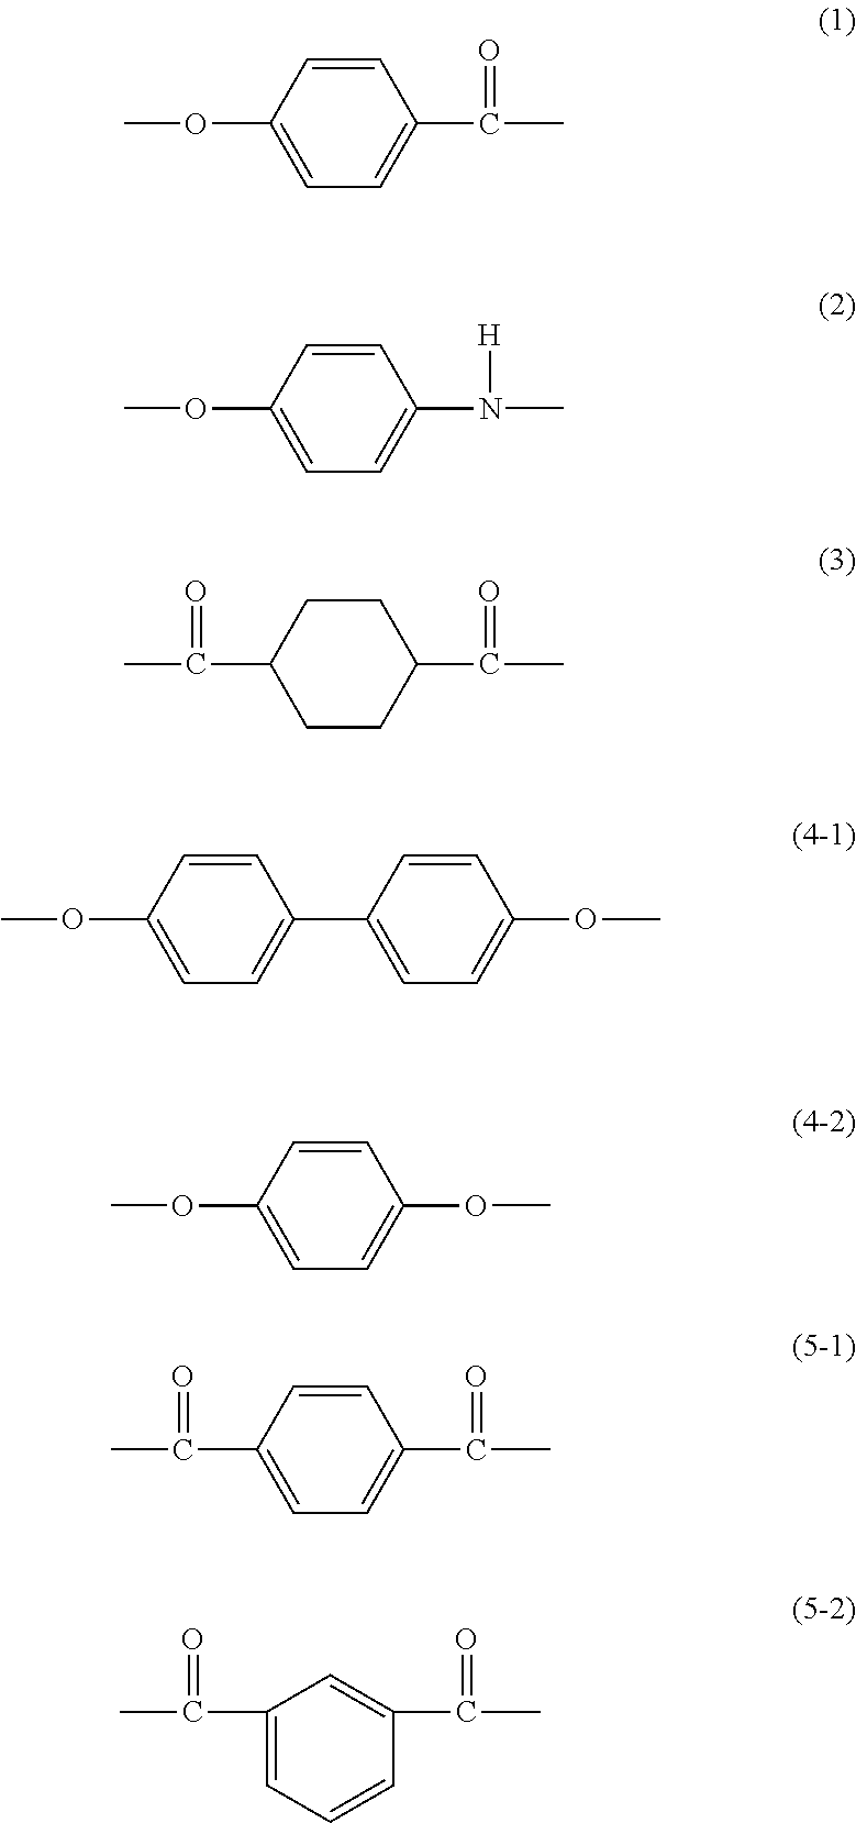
C1=CC(OC)=CC=C1C(C)=O.C1=CC(OC)=CC=C1N(C)[H].C1CC(C(C)=O)CCC1C(C)=O.C1=CC(OC)=CC=C1C1=CC=C(OC)C=C1.C1=CC(OC)=CC=C1OC.C1=CC(C(C)=O)=CC=C1C(C)=O.C1(C(C)=O)=CC=CC(C(C)=O)=C1
